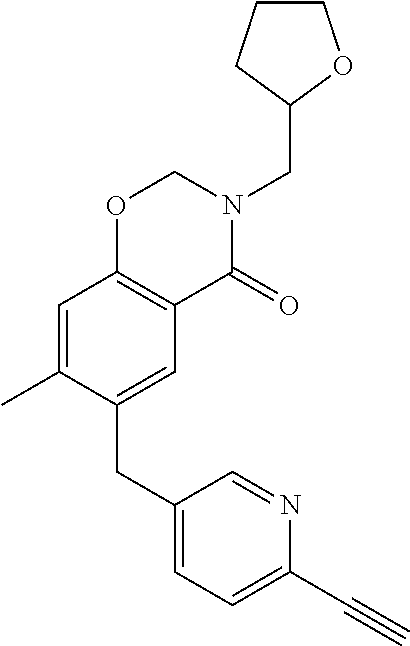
C1(CC2=CC3=C(C=C2C)OCN(CC2CCCO2)C3=O)=CC=C(C#C)N=C1
